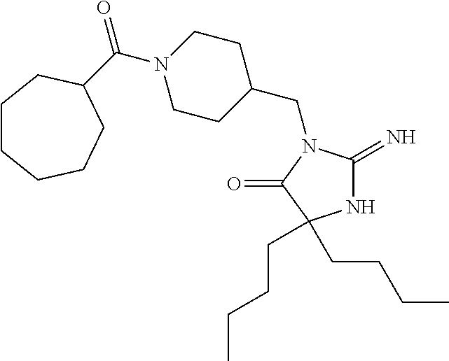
N1C(=N)N(CC2CCN(C(=O)C3CCCCCC3)CC2)C(=O)C1(CCCC)CCCC
